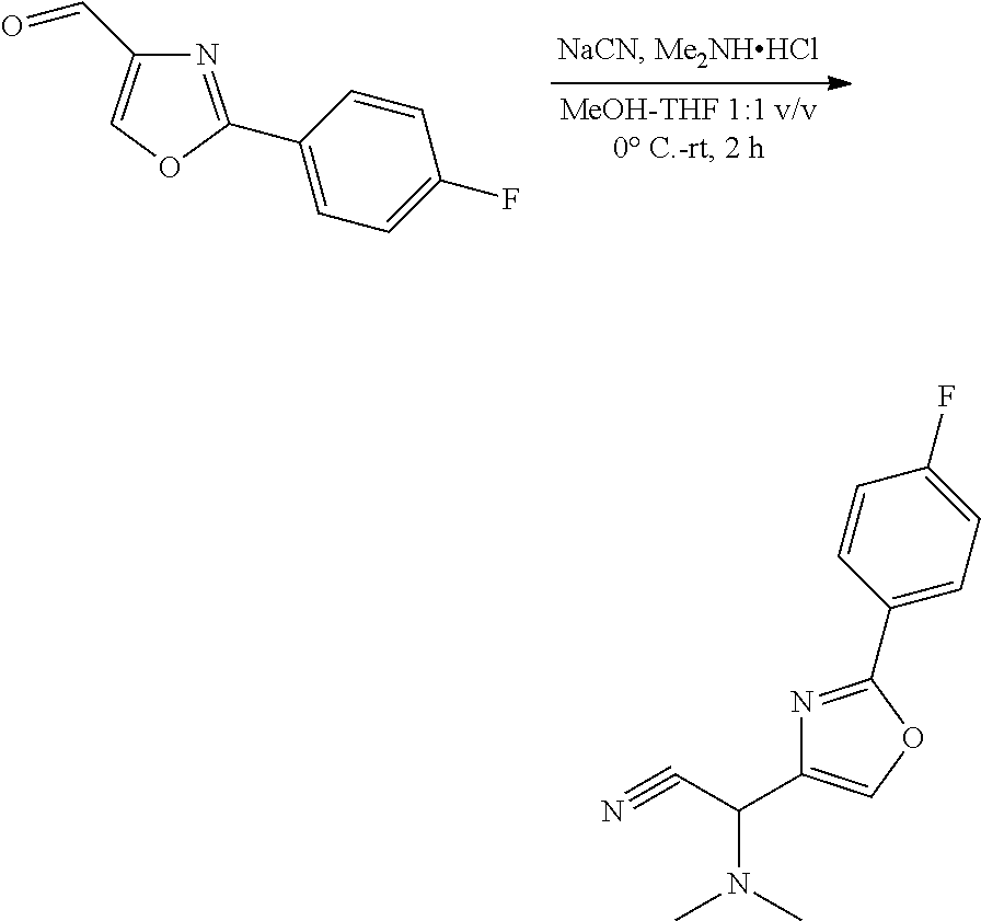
N1=C(C2=CC=C(F)C=C2)OC=C1C=O.N1=C(C2=CC=C(F)C=C2)OC=C1C(C#N)N(C)C
